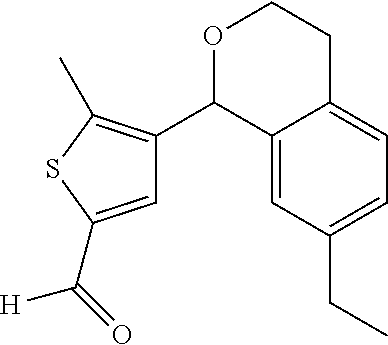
C12=CC(CC)=CC=C1CCOC2C1=C(C)SC(C(=O)[H])=C1
